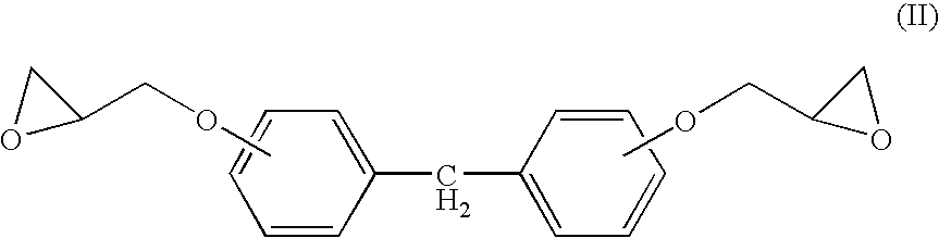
C1(CC2=CC=CC=C2)=CC=CC=C1.COCC1CO1.COCC1OC1
